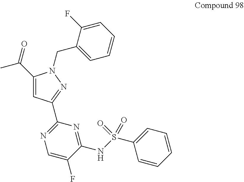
C(C1=CC(C2=NC=C(F)C(NS(C3=CC=CC=C3)(=O)=O)=N2)=NN1CC1=CC=CC=C1F)(=O)C
